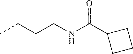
C(NCCCC)(C1CCC1)=O
